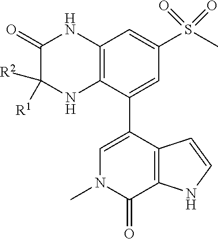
C12=C(C(C3=CN(C)C(=O)C4=C3C=CN4)=CC(S(C)(=O)=O)=C1)NC([R2])([R1])C(=O)N2
